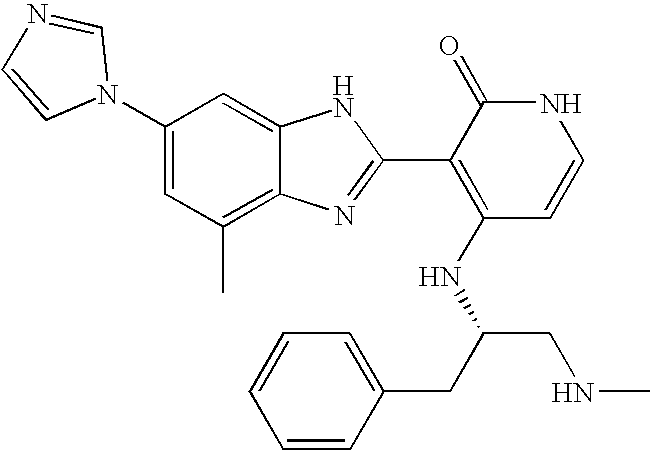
C1(C)=C2C(=CC(N3C=NC=C3)=C1)NC(C1=C(NC(CNC)CC3=CC=CC=C3)C=CNC1=O)=N2
